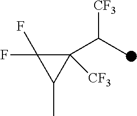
C1([CF3])(C(C)[CF3])C(F)(F)C1C
